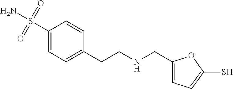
C1(CNCCC2=CC=C(S(N)(=O)=O)C=C2)=CC=C(S)O1
